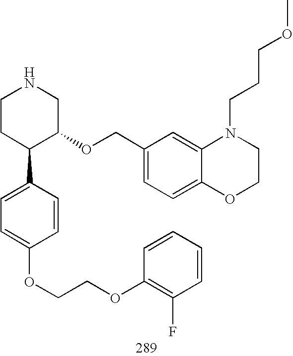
C1CC(C2=CC=C(OCCOC3=C(F)C=CC=C3)C=C2)C(OCC2=CC=C3C(=C2)N(CCCOC)CCO3)CN1
